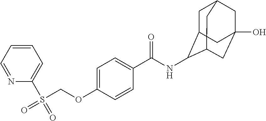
C1C2C(NC(C3=CC=C(OCS(=O)(C4=CC=CC=N4)=O)C=C3)=O)C3CC(O)(CC1C3)C2
